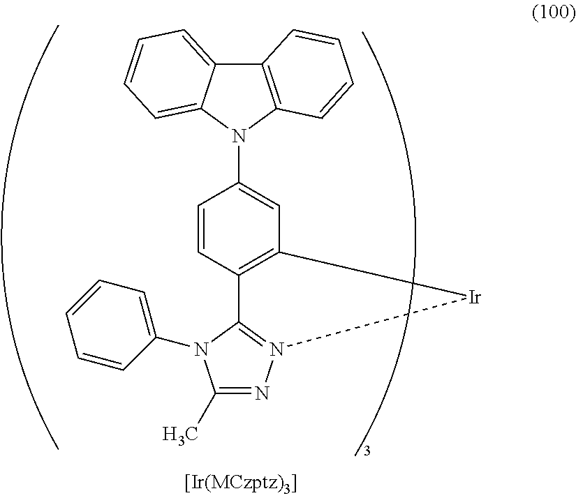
C12=C(N(C3=CC4=C(C=C3)C3=N(N=C(C)N3C3=CC=CC=C3)[Ir]4)C3=CC=CC=C13)C=CC=C2
